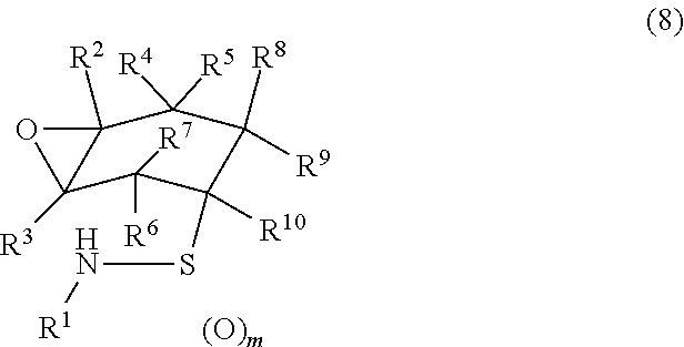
C12([R3])C([R6])([R7])C(SN[R1])([R10])C([R9])([R8])C([R4])([R5])C1([R2])O2.[(O)m]
